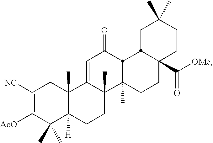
C1([NC])=C([AcO])C(C)(C)C2([H])C(C)(C1)C1=CC(=O)C3C(C)(C1(C)CC2)CCC1(C(=O)[OMe])CCC(C)(C)CC13
